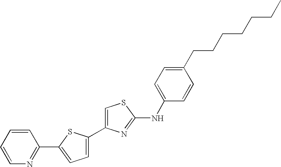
C1=C(C2=CC=C(C3=NC=CC=C3)S2)N=C(NC2=CC=C(CCCCCCC)C=C2)S1
